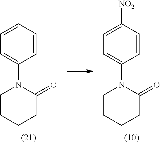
C1=CC=CC=C1N1CCCCC1=O.C1=CC([NO2])=CC=C1N1CCCCC1=O
